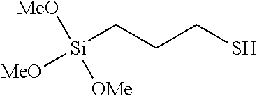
[Si](CCCS)([MeO])([OMe])[MeO]
